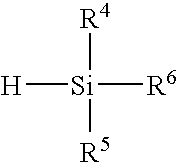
[H][Si]([R5])([R4])[R6]
